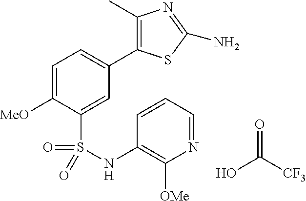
C1=C([MeO])C(S(=O)(=O)NC2=C([OMe])N=CC=C2)=CC(C2=C(C)N=C(N)S2)=C1.OC([CF3])=O
